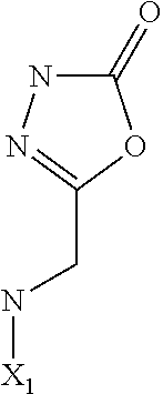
C1(=O)NN=C(CN[X1])O1
